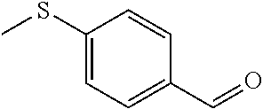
C1(SC)=CC=C(C=O)C=C1
